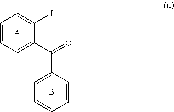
C1=CC=C(C(=O)C2=CC=CC=C2)C(I)=C1.[A].B
